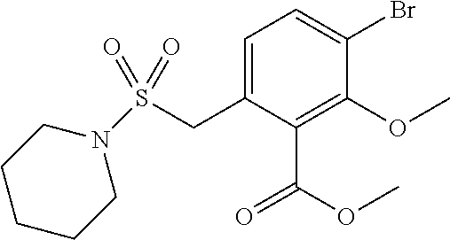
S(CC1=CC=C(Br)C(OC)=C1C(OC)=O)(=O)(=O)N1CCCCC1
